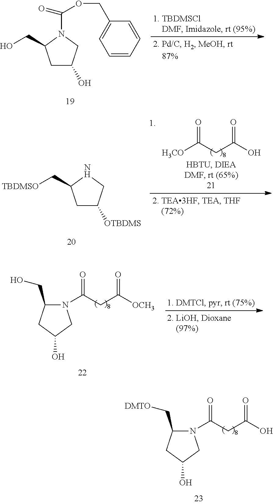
C1C(O)CN(C(=O)OCC2=CC=CC=C2)C1CO.C1C([OTBDMS])CNC1C[TBDMSO].[H3CO]C(CC(O)=O)=O.C1(CO)CC(O)CN1C(CC([OCH3])=O)=O.C1(C[DMTO])CC(O)CN1C(CC(O)=O)=O
